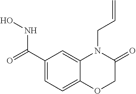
C1(C(=O)NO)=CC=C2C(=C1)N(CC=C)C(=O)CO2
